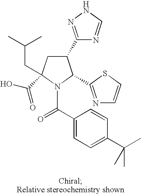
C1(C2=NNC=N2)CC(CC(C)C)(C(O)=O)N(C(C2=CC=C(C(C)(C)C)C=C2)=O)C1C1=NC=CS1
